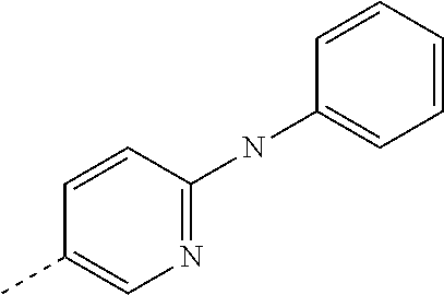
C1=CC(NC2=CC=CC=C2)=NC=C1C
